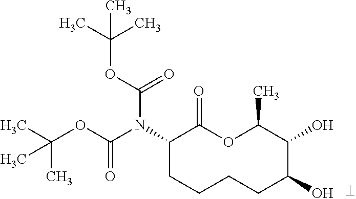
N(C1CCCCC(O)C(O)C(C)OC1=O)(C(OC(C)(C)C)=O)C(OC(C)(C)C)=O
